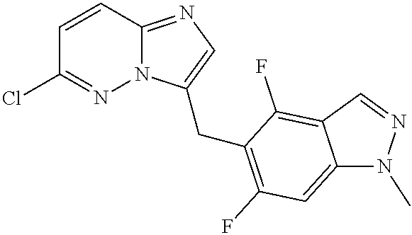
C1=CC2=NC=C(CC3=C(F)C=C4C(=C3F)C=NN4C)N2N=C1Cl
